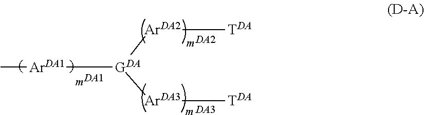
[DA1].C[ArDA1][GDA]([ArDA2][TDA])[ArDA3][TDA].[DA2].[DA3]
